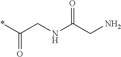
*C(CNC(CN)=O)=O
